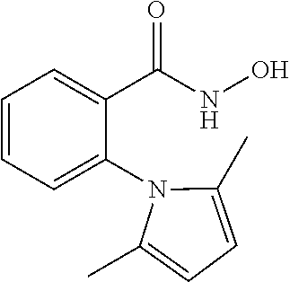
C1=CC=C(N2C(C)=CC=C2C)C(C(NO)=O)=C1
